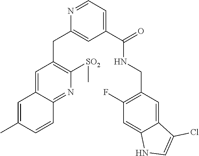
N1=CC=C(C(NCC2=C(F)C=C3C(=C2)C(Cl)=CN3)=O)C=C1CC1=C([SO2]C)N=C2C(=C1)C=C(C)C=C2
